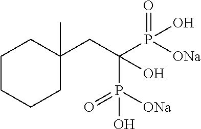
C1(CC(P([ONa])(=O)O)(P([ONa])(=O)O)O)(C)CCCCC1
